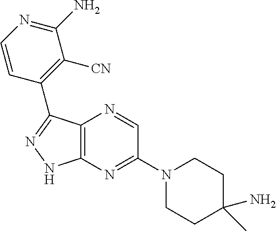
C12=C(N=C(N3CCC(N)(C)CC3)C=N1)NN=C2C1=C([CN])C(N)=NC=C1
